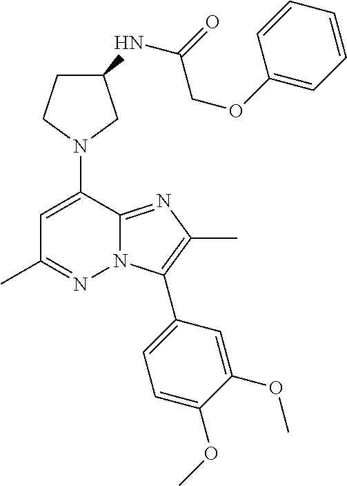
C1C(NC(=O)COC2=CC=CC=C2)CN(C2=CC(C)=NN3C2=NC(C)=C3C2=CC=C(OC)C(OC)=C2)C1
